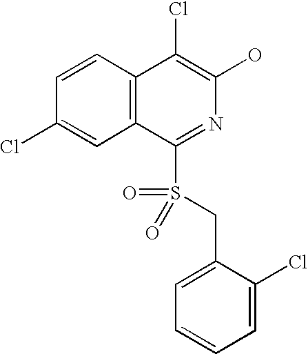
C12=C(C(Cl)=C(O)N=C1S(CC1=CC=CC=C1Cl)(=O)=O)C=CC(Cl)=C2
